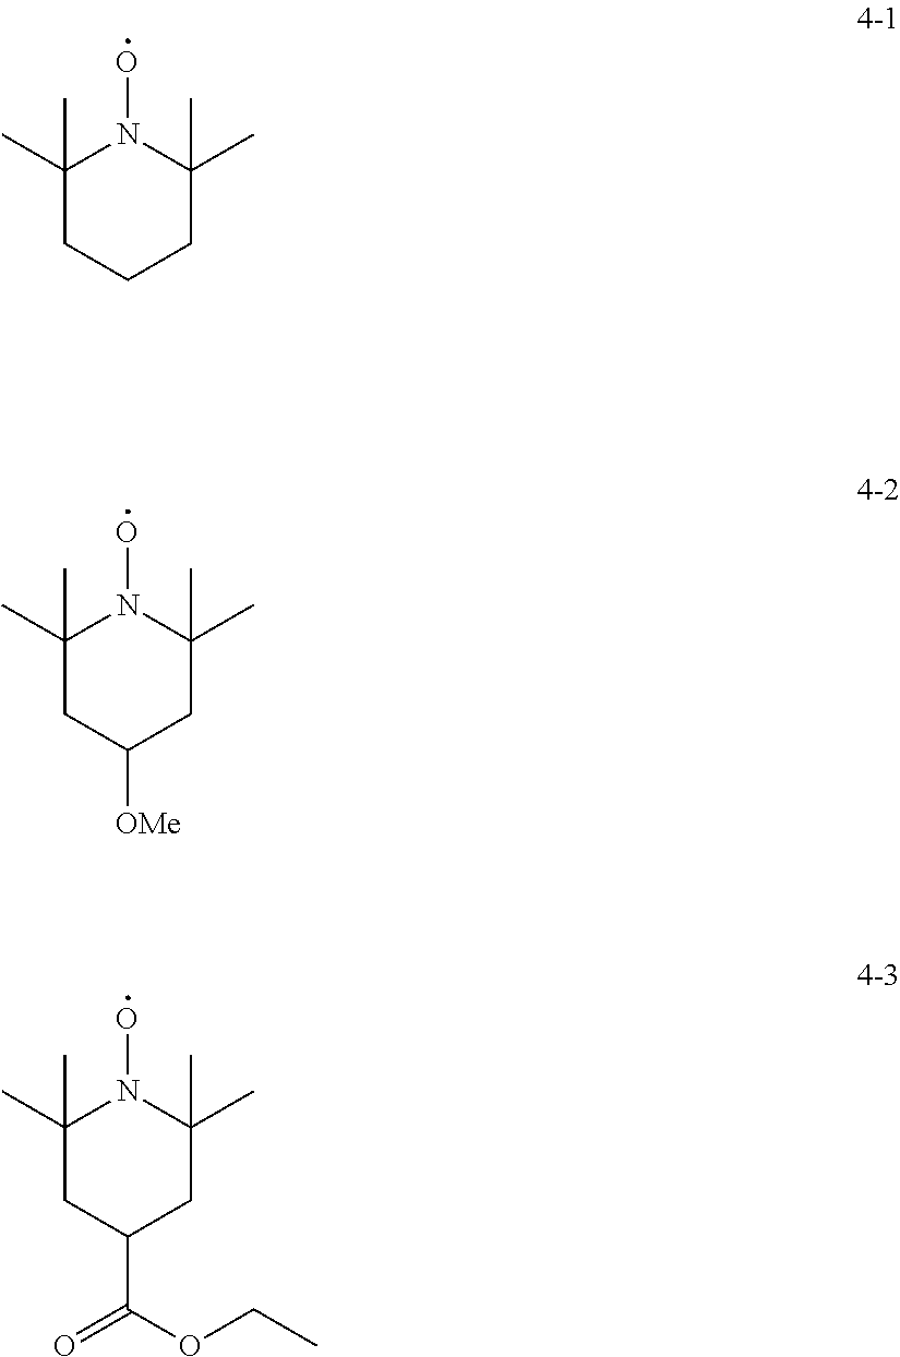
C1(C)(C)CCCC(C)(C)N1O.C1(C)(C)CC([OMe])CC(C)(C)N1O.C1(C)(C)CC(C(OCC)=O)CC(C)(C)N1O
